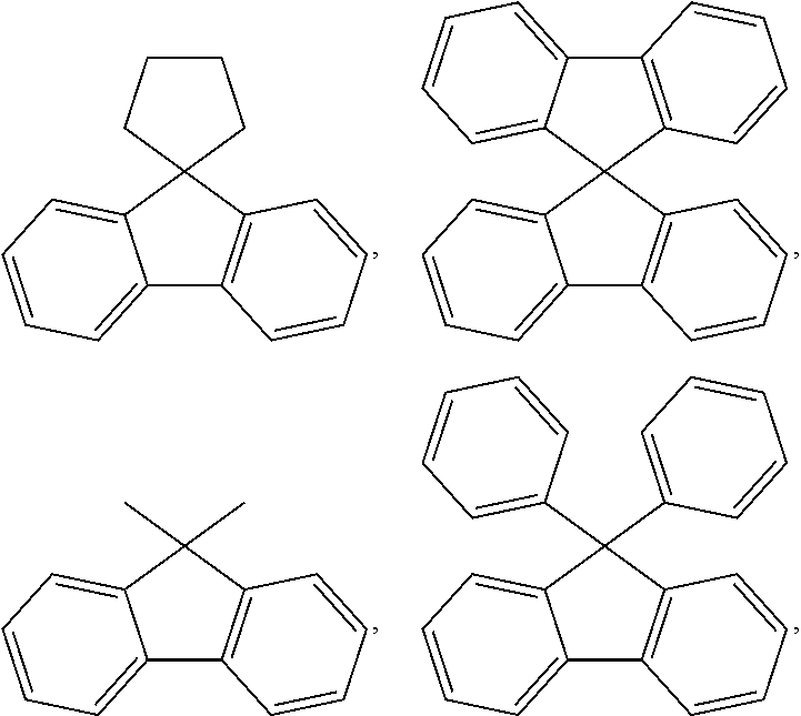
C12=CC=CC=C1C1(C3=C2C=CC=C3)CCCC1.C12=CC=CC=C1C1(C3=C2C=CC=C3)C2=C(C3=CC=CC=C13)C=CC=C2.C12=CC=CC=C1C(C1=CC=CC=C1)(C1=CC=CC=C1)C1=C2C=CC=C1.C12=CC=CC=C1C(C)(C)C1=C2C=CC=C1
